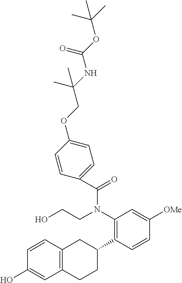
C1=CC2=C(C=C1O)CCC(C1=C(N(CCO)C(=O)C3=CC=C(OCC(NC(OC(C)(C)C)=O)(C)C)C=C3)C=C([OMe])C=C1)C2
